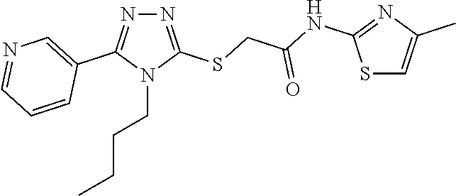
N1=C(SCC(NC2=NC(C)=CS2)=O)N(CCCC)C(C2=CN=CC=C2)=N1
